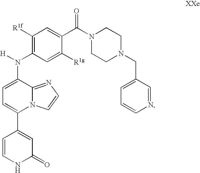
C1=CNC(=O)C=C1C1=CC=C(N(C2=C([R1f])C=C(C(N3CCN(CC4=CC=CN=C4)CC3)=O)C([R1g])=C2)[H])C2=NC=CN12
